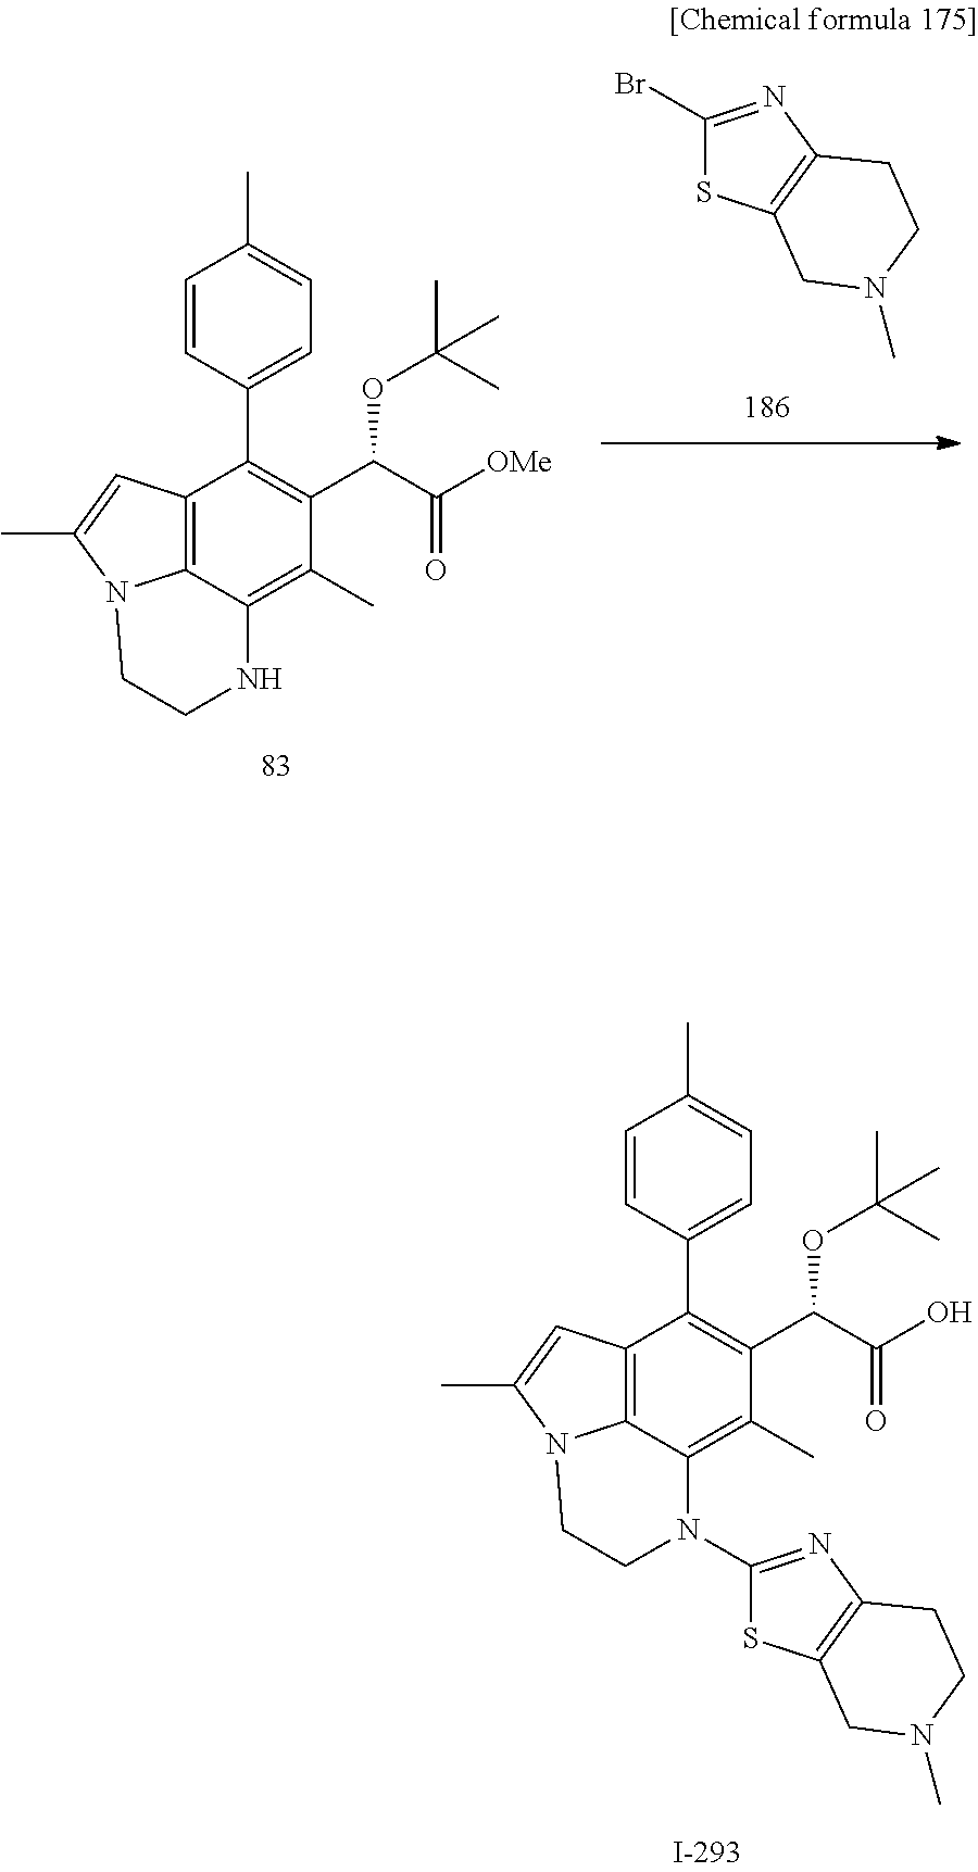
C12=C3C(=C(C)C(C(OC(C)(C)C)C(O)=O)=C1C1=CC=C(C)C=C1)N(C1=NC4=C(S1)CN(C)CC4)CCN3C(C)=C2.BrC1=NC2=C(S1)CN(C)CC2.C12=C3C(=C(C)C(C(OC(C)(C)C)C([OMe])=O)=C1C1=CC=C(C)C=C1)NCCN3C(C)=C2
